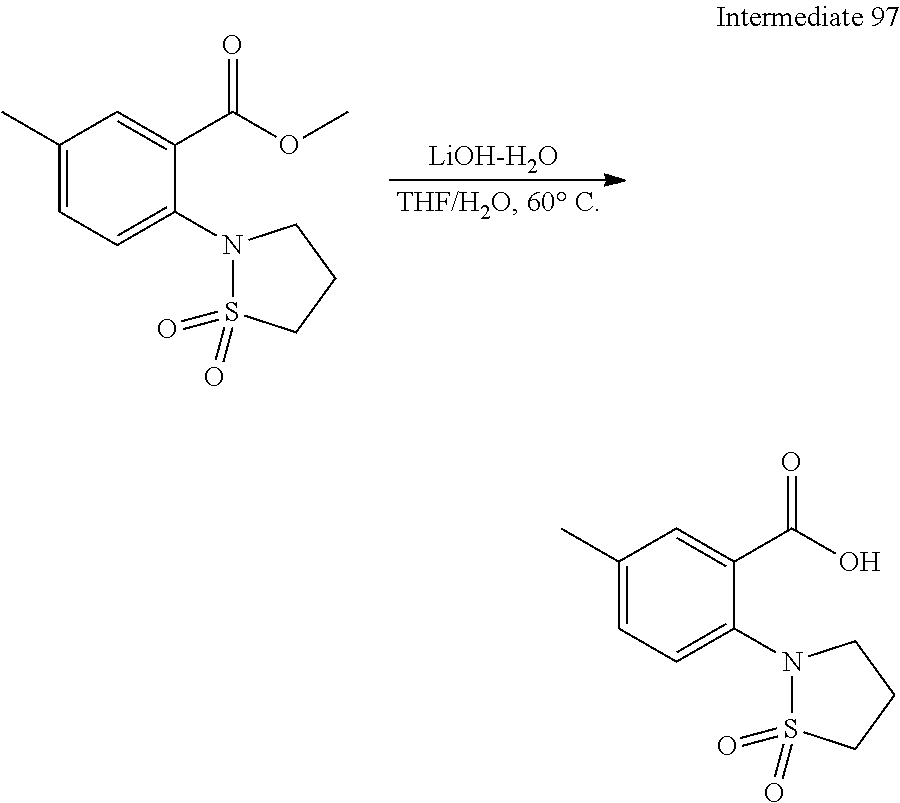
C1(C)=CC=C(N2S(=O)(=O)CCC2)C(C(OC)=O)=C1.[LiOH-H2O].C1(C)=CC=C(N2S(=O)(=O)CCC2)C(C(O)=O)=C1
